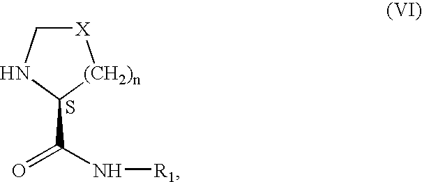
[X]1CNC(C(N[R1])=O)[(CH2)n]1.S
